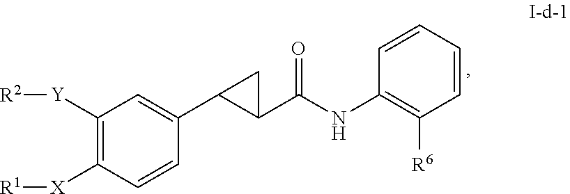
C1([Y][R2])=C([X][R1])C=CC(C2C(C(NC3=C([R6])C=CC=C3)=O)C2)=C1
